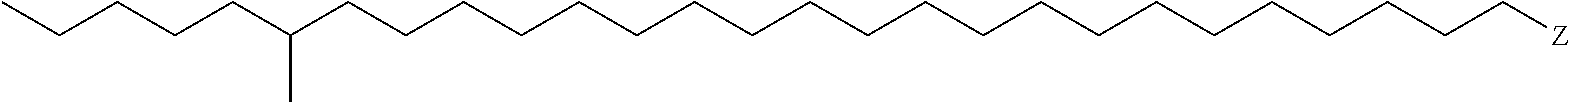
C(CCCCCCCCCCCCCCCCCCC[Z])CC(CCCCC)C
